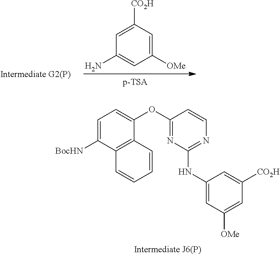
C1=C([BocHN])C2=C(C(OC3=NC(NC4=CC([OMe])=CC([CO2H])=C4)=NC=C3)=C1)C=CC=C2.C1([OMe])=CC([CO2H])=CC(N)=C1
